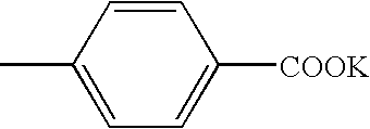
C1=CC(C)=CC=C1[COOK]
